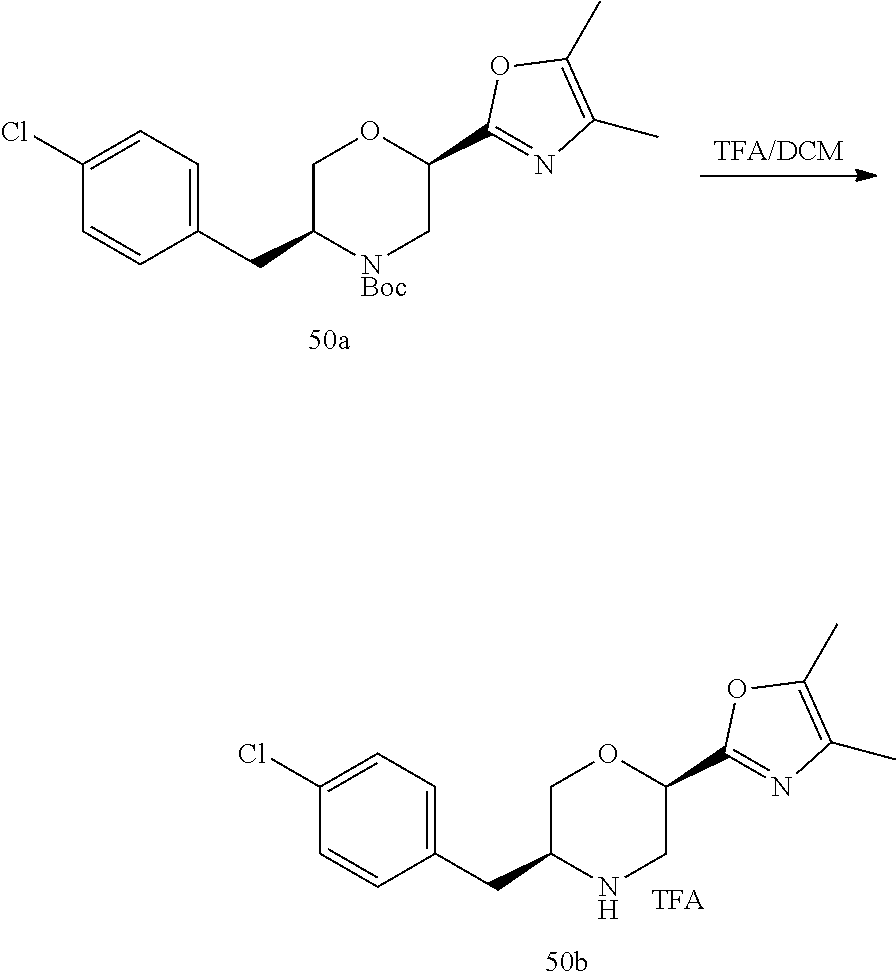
C1(CC2[NBoc]CC(C3=NC(C)=C(C)O3)OC2)=CC=C(Cl)C=C1.C1(CC2NCC(C3=NC(C)=C(C)O3)OC2)=CC=C(Cl)C=C1
